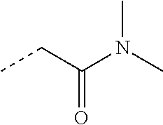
CN(C)C(CC)=O
